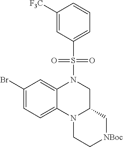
C1(Br)=CC=C2C(=C1)N(S(=O)(=O)C1=CC=CC([F3C])=C1)CC1N2CC[NBoc]C1
